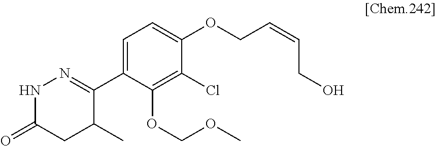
C1(C2=NNC(=O)CC2C)=CC=C(OCC=CCO)C(Cl)=C1OCOC
